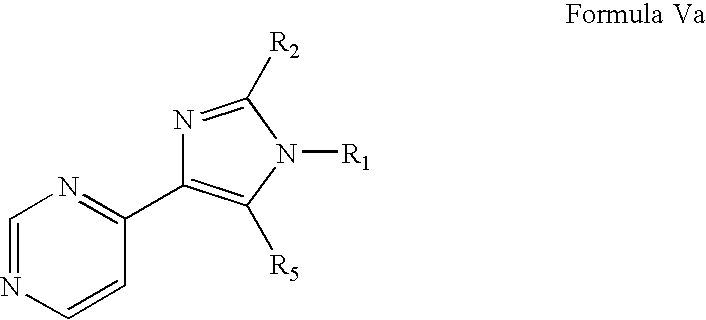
N1=C([R2])N([R1])C([R5])=C1C1=NC=NC=C1
